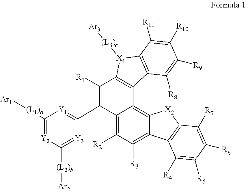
C1([(L1)a][Ar1])=[Y2]C([(L2)b][Ar2])=[Y3]C(C2=C([R1])C3=C(C4=C5C(=C([R3])C([R2])=C24)C2=C([X2]5)C([R7])=C([R6])C([R5])=C2[R4])C2=C([X1]3[(L3)c][Ar3])C([R11])=C([R10])C([R9])=C2[R8])=[Y1]1
